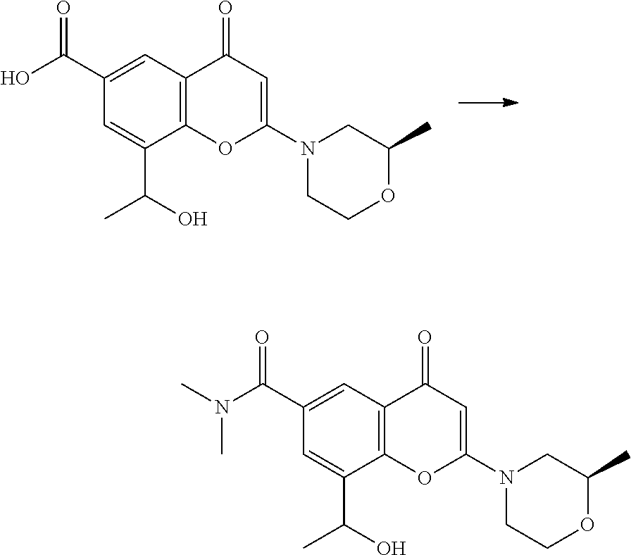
C1=C(C(O)=O)C=C(C(O)C)C2=C1C(=O)C=C(N1CCOC(C)C1)O2.C1=C(C(N(C)C)=O)C=C(C(O)C)C2=C1C(=O)C=C(N1CCOC(C)C1)O2
